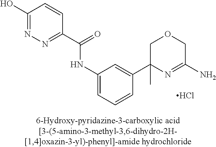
Cl.C(=O)(NC1=CC=CC(C2(C)N=C(N)COC2)=C1)C1=NN=C(O)C=C1
